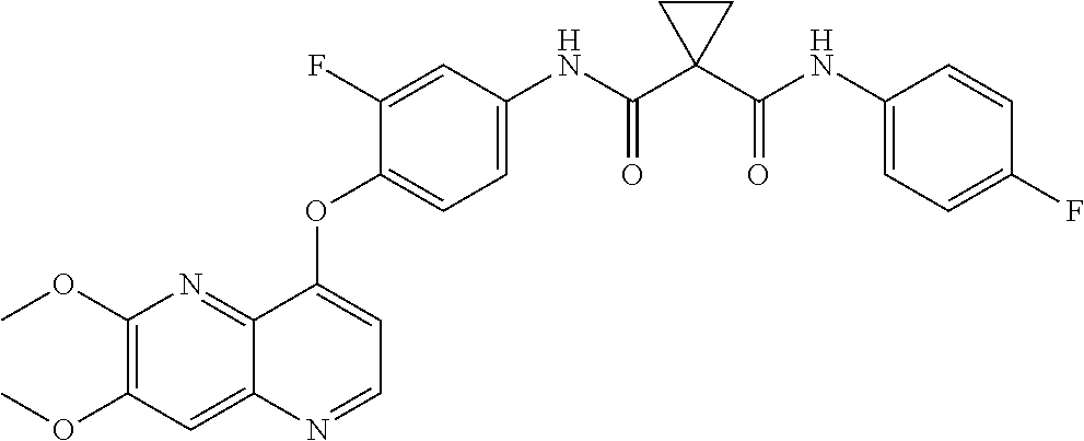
C1(OC)=C(OC)C=C2C(=N1)C(OC1=CC=C(NC(C3(C(NC4=CC=C(F)C=C4)=O)CC3)=O)C=C1F)=CC=N2
